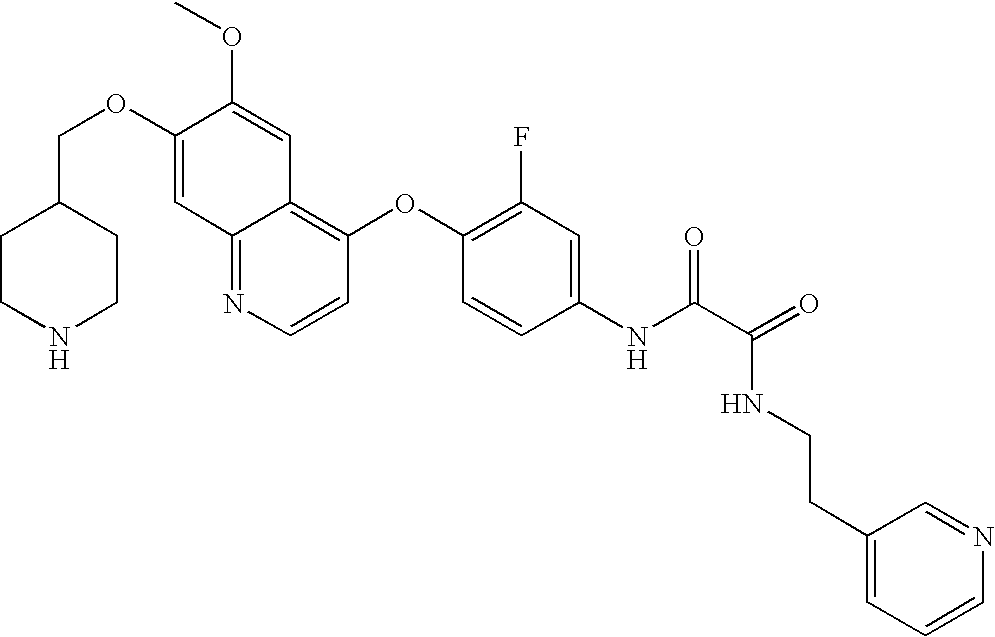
C(OC1=CC2=NC=CC(OC3=C(F)C=C(NC(C(=O)NCCC4=CC=CN=C4)=O)C=C3)=C2C=C1OC)C1CCNCC1
